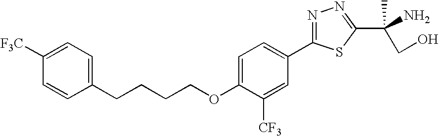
C1(CCCCOC2=CC=C(C3=NN=C(C(N)(CO)C)S3)C=C2[CF3])=CC=C([F3C])C=C1
